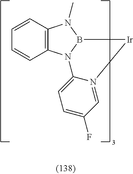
C12=C(N3B(N1C)[Ir]N1=CC(F)=CC=C31)C=CC=C2
